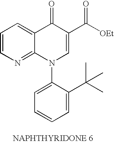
C1=CN=C2C(=C1)C(=O)C(C([OEt])=O)=CN2C1=CC=CC=C1C(C)(C)C
